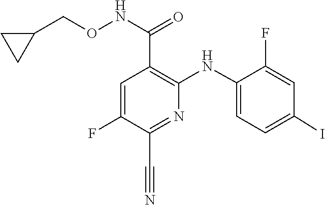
C1=C(NC2=C(C(NOCC3CC3)=O)C=C(F)C(C#N)=N2)C(F)=CC(I)=C1
